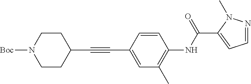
C1(C#CC2=CC(C)=C(NC(=O)C3=CC=NN3C)C=C2)CCN([Boc])CC1
